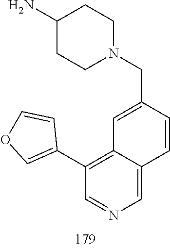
N1(CC2=CC3=C(C4=COC=C4)C=NC=C3C=C2)CCC(N)CC1
